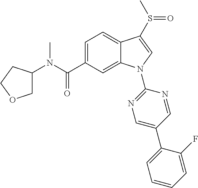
C(C1=CC=C2C(=C1)N(C1=NC=C(C3=CC=CC=C3F)C=N1)C=C2S(C)=O)(=O)N(C1COCC1)C
